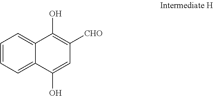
C1=CC=C2C(=C1)C(O)=C([CHO])C=C2O
